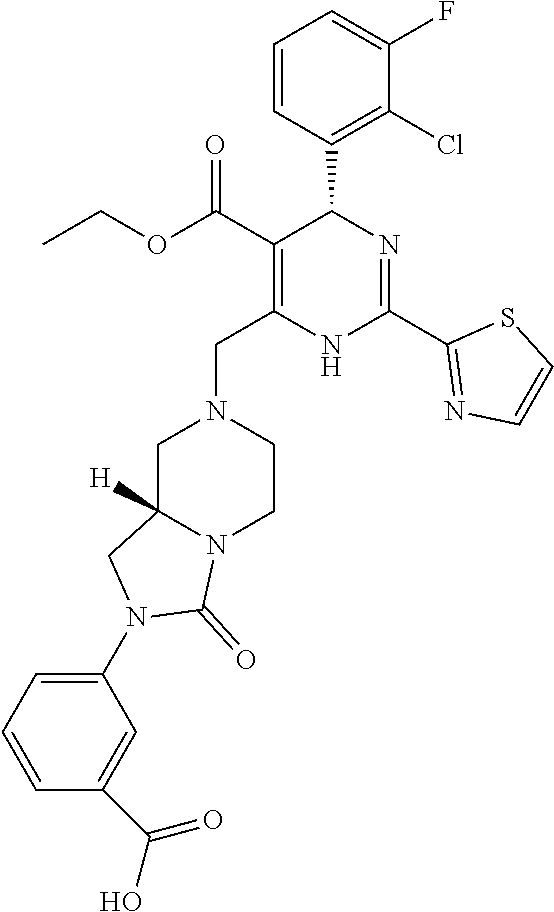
C1=CC(C2C(C(OCC)=O)=C(CN3CC4([H])N(CC3)C(=O)N(C3=CC=CC(C(O)=O)=C3)C4)NC(C3=NC=CS3)=N2)=C(Cl)C(F)=C1
